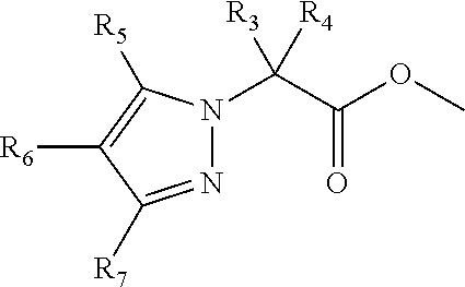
N1=C([R7])C([R6])=C([R5])N1C(C(OC)=O)([R3])[R4]
